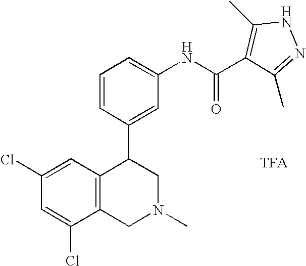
C1=C(NC(=O)C2=C(C)NN=C2C)C=C(C2C3=C(CN(C)C2)C(Cl)=CC(Cl)=C3)C=C1
